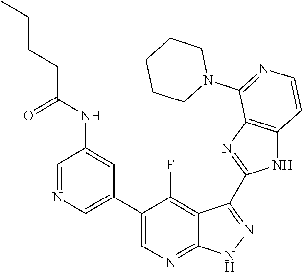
C1=NC=C(C2=CN=C3C(=C2F)C(C2=NC4=C(N2)C=CN=C4N2CCCCC2)=N[N H]3)C=C1NC(CCCC)=O
